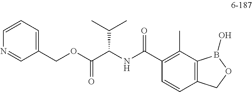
C(C(NC(C1=C(C)C2=C(C=C1)COB2O)=O)C(OCC1=CC=CN=C1)=O)(C)C
